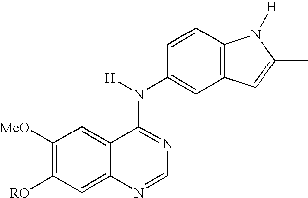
C1([MeO])=C([RO])C=C2C(=C1)C(N(C1=CC3=C(C=C1)N([H])C(C)=C3)[H])=NC=N2
